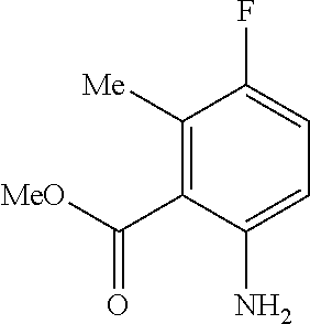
C1([Me])=C(C([MeO])=O)C(N)=CC=C1F
